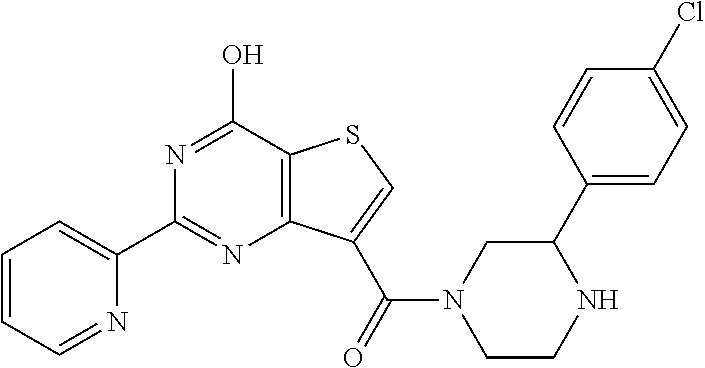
C1(C2=NC3=C(C(O)=N2)SC=C3C(=O)N2CCNC(C3=CC=C(Cl)C=C3)C2)=CC=CC=N1
